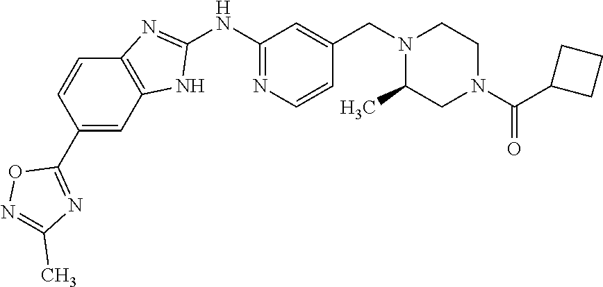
C1(NC2=NC3=C(N2)C=C(C2=NC(C)=NO2)C=C3)=NC=CC(CN2C(C)CN(C(C3CCC3)=O)CC2)=C1
